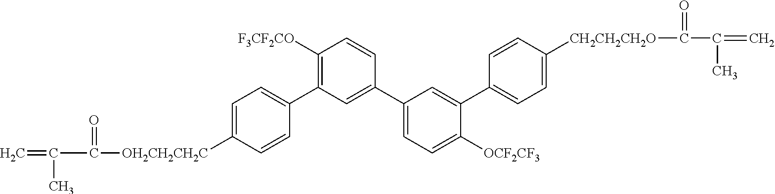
C=C(C(=O)[OH2CH2CH2C]C1=CC=C(C2=C([F3CF2CO])C=CC(C3=CC=C([OCF2CF3])C(C4=CC=C([CH2CH2CH2O]C(=O)C(=C)C)C=C4)=C3)=C2)C=C1)C
